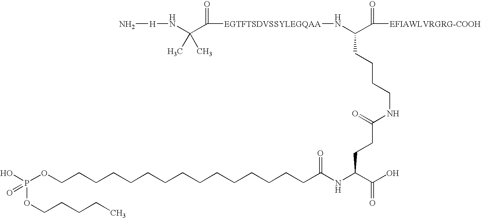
P(OCCCCCCCCCCCCCCCC(NC(C(O)=O)CCC(NCCCCC(N[EGTFTSDVSSYLEGQAA]C(=O)C(N[H]N)(C)C)C([EFIAWLVRGRG-COOH])=O)=O)=O)(OCCCCC)(=O)O
